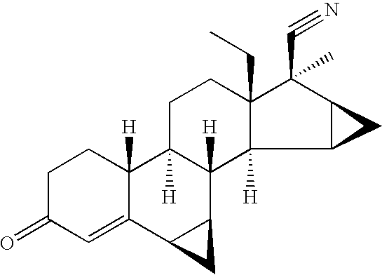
C1C2([H])C([H])(C3([H])C(CC)(C1)C(C#N)(C)C1C3C1)C1C(C3=CC(=O)CCC23[H])C1
